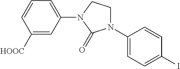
C1([HOOC])=CC(N2CCN(C3=CC=C(I)C=C3)C2=O)=CC=C1
